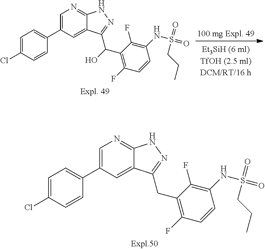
C1=C(Cl)C=CC(C2=CN=C3C(=C2)C(C(C2=C(F)C=CC(NS(CCC)(=O)=O)=C2F)O)=NN3)=C1.C1=C(Cl)C=CC(C2=CN=C3C(=C2)C(CC2=C(F)C=CC(NS(CCC)(=O)=O)=C2F)=NN3)=C1
